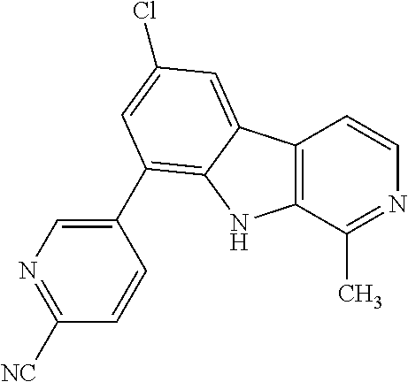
C12=C(C(C)=NC=C1)NC1=C(C3=CN=C([NC])C=C3)C=C(Cl)C=C21
